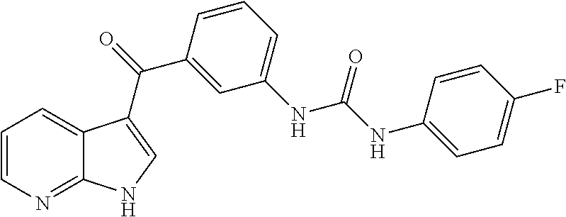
C1=CN=C2C(=C1)C(C(C1=CC(NC(=O)NC3=CC=C(F)C=C3)=CC=C1)=O)=CN2
